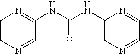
C1=NC(NC(=O)NC2=NC=CN=C2)=CN=C1
